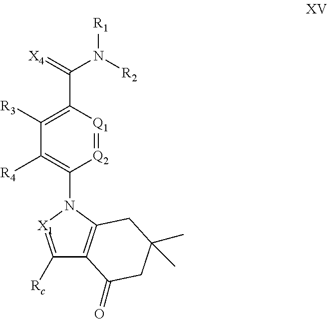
[Q2]1=[Q1]C(C(=[X4])N([R2])[R1])=C([R3])C([R4])=C1N1[X1]=C([Rc])C2=C1CC(C)(C)CC2=O
